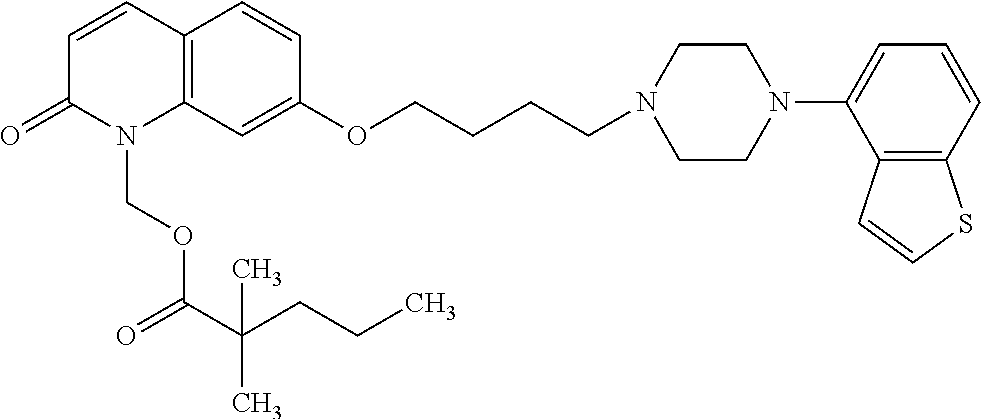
C12=C(C=C(OCCCCN3CCN(C4=CC=CC5=C4C=CS5)CC3)C=C1)N(COC(C(CCC)(C)C)=O)C(=O)C=C2
